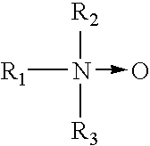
[R1]N([R2])([R3])->O
